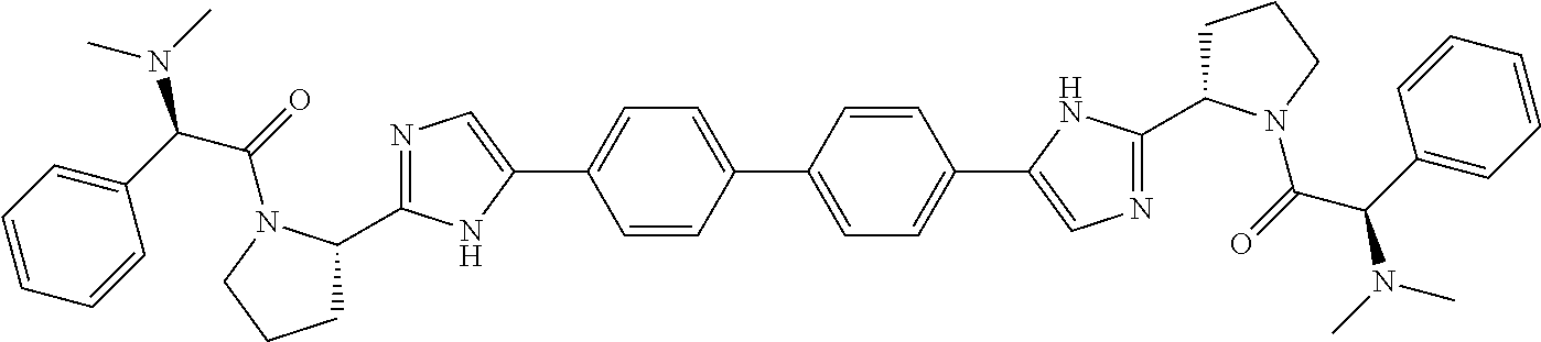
N1=C(C2CCCN2C(=O)C(C2=CC=CC=C2)N(C)C)NC(C2=CC=C(C3=CC=C(C4=CN=C(C5CCCN5C(=O)C(C5=CC=CC=C5)N(C)C)N4)C=C3)C=C2)=C1
